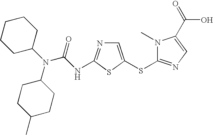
C1=C(SC2=NC=C(C(=O)O)N2C)SC(NC(N(C2CCCCC2)C2CCC(C)CC2)=O)=N1
